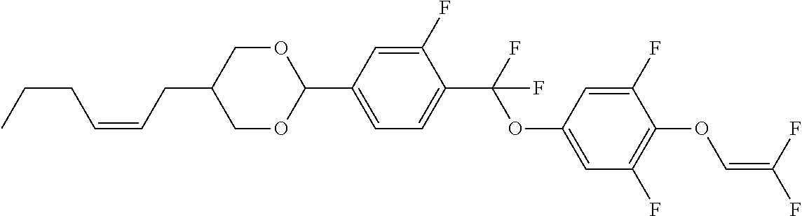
C1OC(C2=CC=C(C(F)(OC3=CC(F)=C(OC=C(F)F)C(F)=C3)F)C(F)=C2)OCC1CC=CCCC
